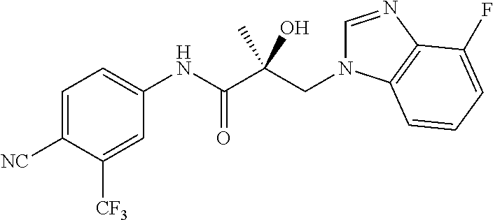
C1=C([NC])C([CF3])=CC(NC(C(CN2C=NC3=C2C=CC=C3F)(C)O)=O)=C1
